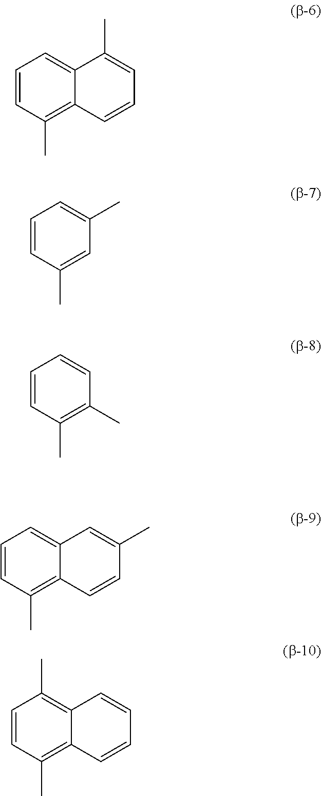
C1=CC(C)=C2C(=C1)C(C)=CC=C2.C1=CC(C)=CC(C)=C1.C1=CC(C)=C(C)C=C1.C1=CC(C)=C2C(=C1)C=C(C)C=C2.C1=CC(C)=C2C(=C1C)C=CC=C2
